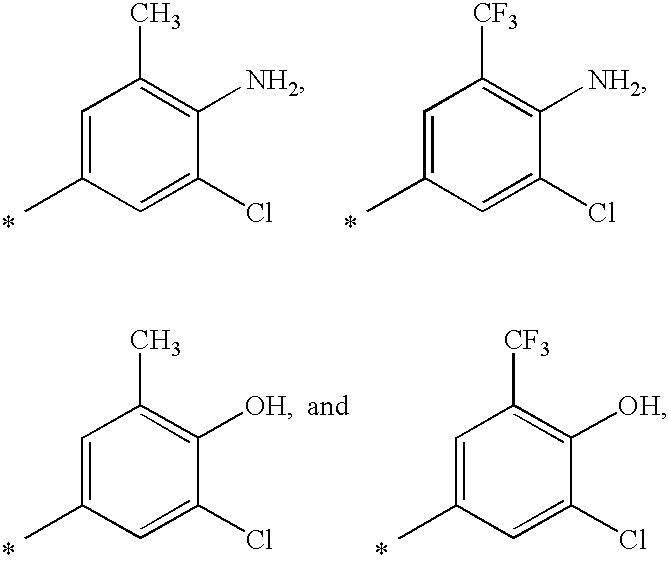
C1=C(C)C=C(Cl)C([NH2])=C1C.C1=C(C)C=C(Cl)C([NH2])=C1[CF3].C1=C(C)C=C(Cl)C([OH])=C1C.C1=C(C)C=C(Cl)C([OH])=C1[CF3]
